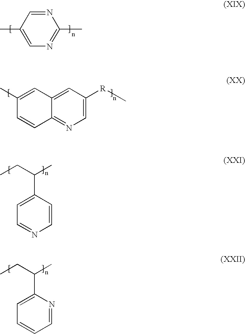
C1(C)=CN=C(C)N=C1.C1=C([R]C)C=C2C(=N1)C=CC(C)=C2.C1=CC(C(C)CC)=CC=N1.C1=NC(C(C)CC)=CC=C1
